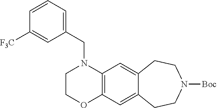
C1COC2=C(N1CC1=CC=CC([F3C])=C1)C=C1C(=C2)CCN([Boc])CC1
